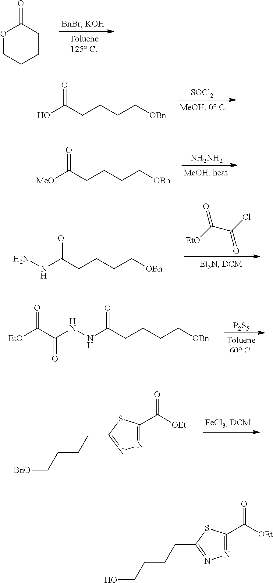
O1CCCCC1=O.[SOCl2].OC(CCCC[OBn])=O.[NH2NH2].[MeO]C(CCCC[OBn])=O.[EtO]C(C(=O)Cl)=O.N(C(CCCC[OBn])=O)N.[P2S5].N(C(CCCC[OBn])=O)NC(=O)C([EtO])=O.N1=C(C([OEt])=O)SC(CCCC[BnO])=N1.N1=C(C([OEt])=O)SC(CCCCO)=N1
